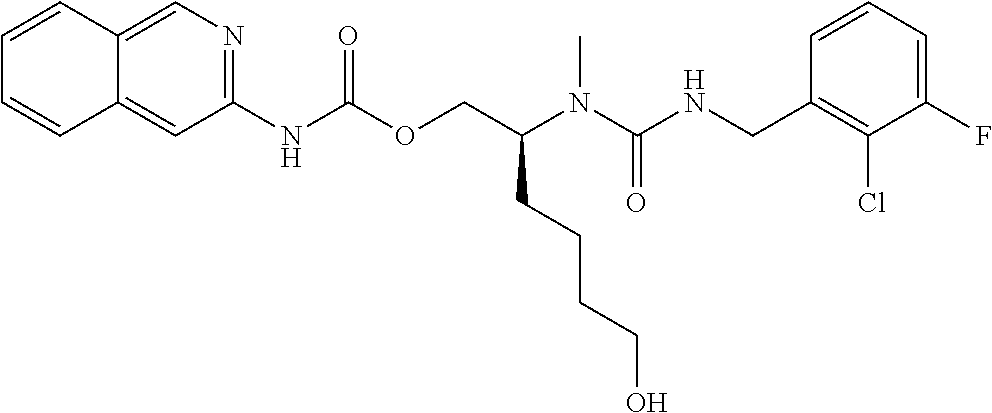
C1=CC(CNC(N(C(COC(NC2=NC=C3C(=C2)C=CC=C3)=O)CCCCO)C)=O)=C(Cl)C(F)=C1
